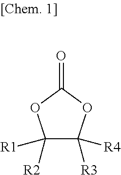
C1([R1])([R2])C([R3])([R4])OC(=O)O1
